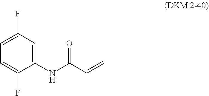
C1(NC(C=C)=O)=CC(F)=CC=C1F
